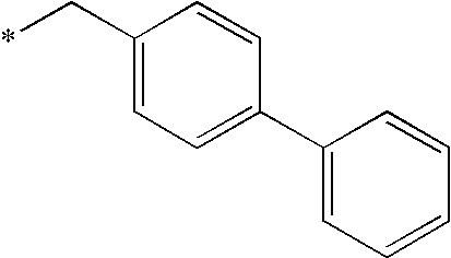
C1(C*)=CC=C(C2=CC=CC=C2)C=C1
